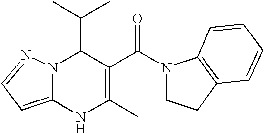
C(C1N2C(=CC=N2)NC(C)=C1C(=O)N1CCC2=C1C=CC=C2)(C)C
